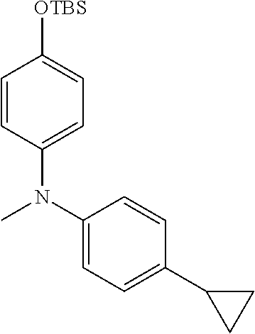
C1=CC(N(C2=CC=C(C3CC3)C=C2)C)=CC=C1[OTBS]
